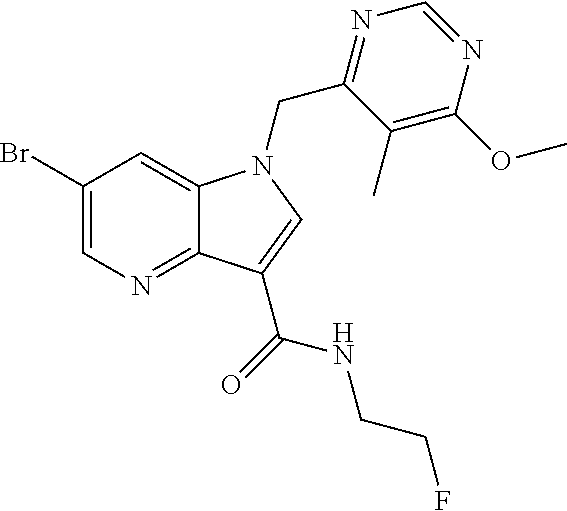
C1(Br)=CN=C2C(=C1)N(CC1=NC=NC(OC)=C1C)C=C2C(=O)NCCF
